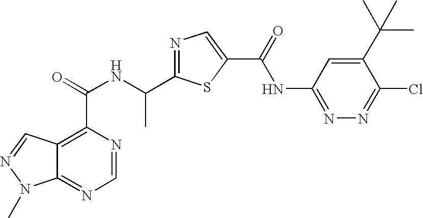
C12=NC=NC(C(NC(C3=NC=C(C(=O)NC4=NN=C(Cl)C(C(C)(C)C)=C4)S3)C)=O)=C1C=NN2C
